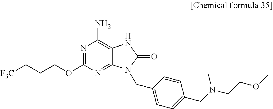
[F3C]CCCOC1=NC(N)=C2C(=N1)N(CC1=CC=C(CN(C)CCOC)C=C1)C(=O)N2
